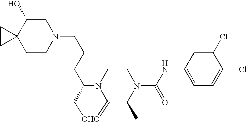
C(CCC1N2C(=[OHO]C1)C(C)N(C(NC1=CC=C(Cl)C(Cl)=C1)=O)CC2)N1CC(O)C2(CC1)CC2
